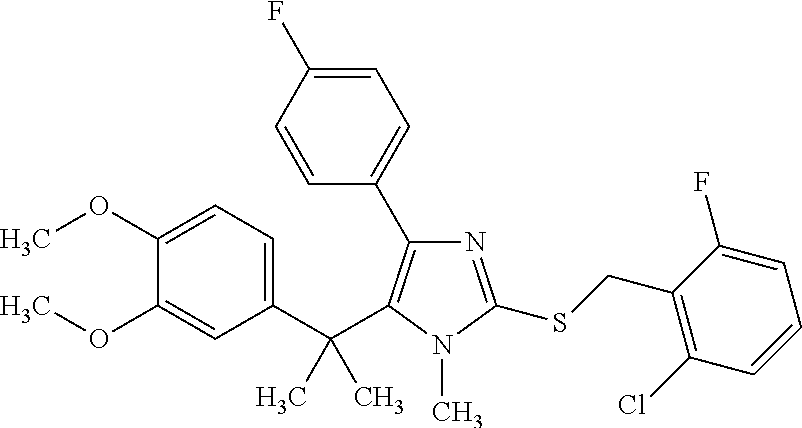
C1(C(C2=C(C3=CC=C(F)C=C3)N=C(SCC3=C(Cl)C=CC=C3F)N2C)(C)C)=CC=C(OC)C(OC)=C1
